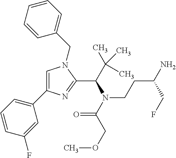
C1=C(C2=CC=CC(F)=C2)N=C(C(N(CCC(CF)N)C(=O)COC)C(C)(C)C)N1CC1=CC=CC=C1
